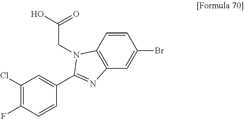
C1=CC2=C(C=C1Br)N=C(C1=CC(Cl)=C(F)C=C1)N2CC(O)=O
